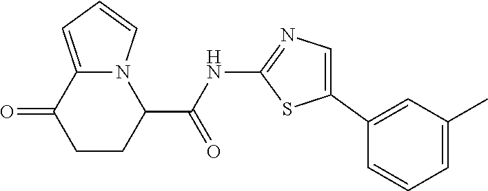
C1CC(C(=O)NC2=NC=C(C3=CC(C)=CC=C3)S2)N2C(=CC=C2)C1=O
